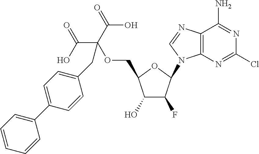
C1(O)C(F)C(N2C3=C(N=C2)C(N)=NC(Cl)=N3)OC1COC(C(=O)O)(C(O)=O)CC1=CC=C(C2=CC=CC=C2)C=C1
